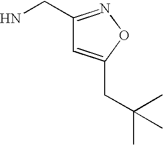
C1(CN)=NOC(CC(C)(C)C)=C1
